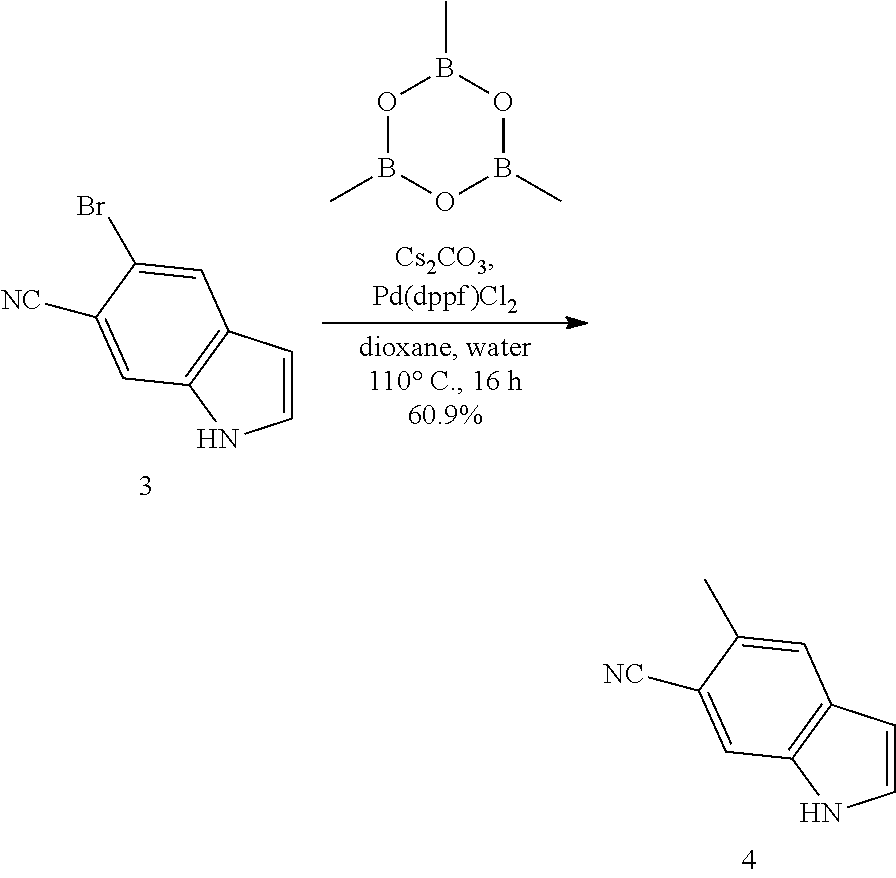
O1B(C)OB(C)OB1C.C1=CC2=C(N1)C=C([NC])C(Br)=C2.C1=CC2=C(N1)C=C([NC])C(C)=C2
